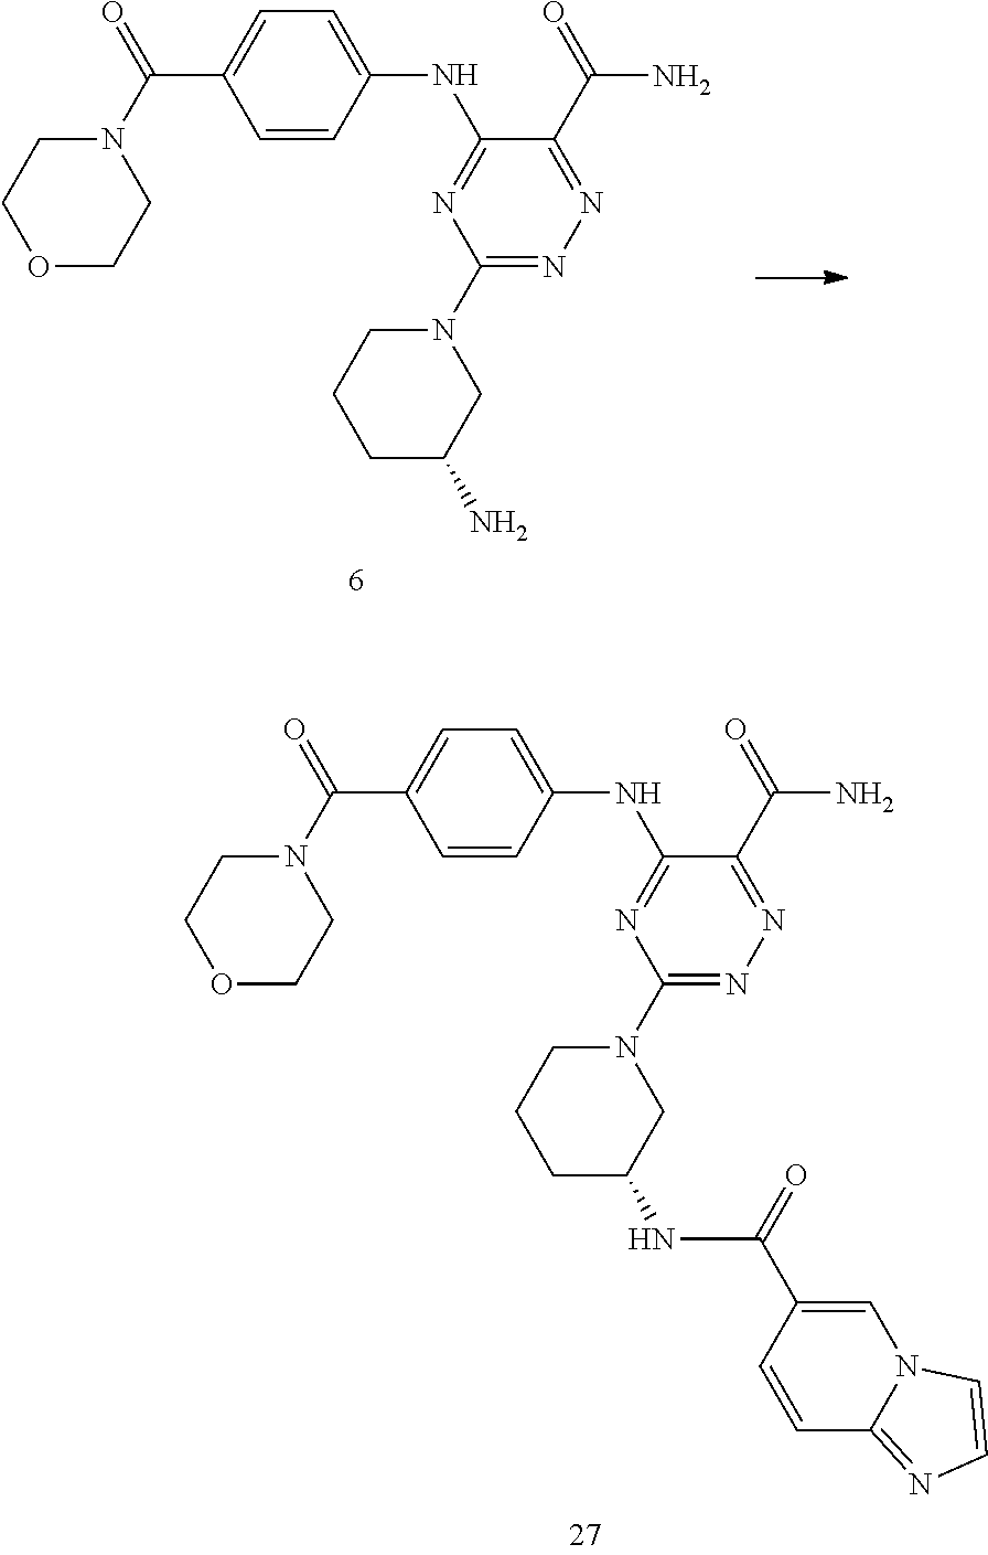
O1CCN(C(C2=CC=C(NC3=NC(N4CCCC(N)C4)=NN=C3C(N)=O)C=C2)=O)CC1.O1CCN(C(C2=CC=C(NC3=NC(N4CCCC(NC(C5=CN6C(=NC=C6)C=C5)=O)C4)=NN=C3C(N)=O)C=C2)=O)CC1
